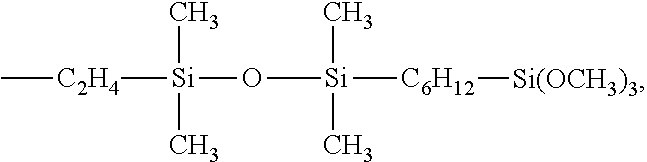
[Si](O[Si]([C6H12][Si(OCH3)3])(C)C)(C)(C)[C2H4]C
